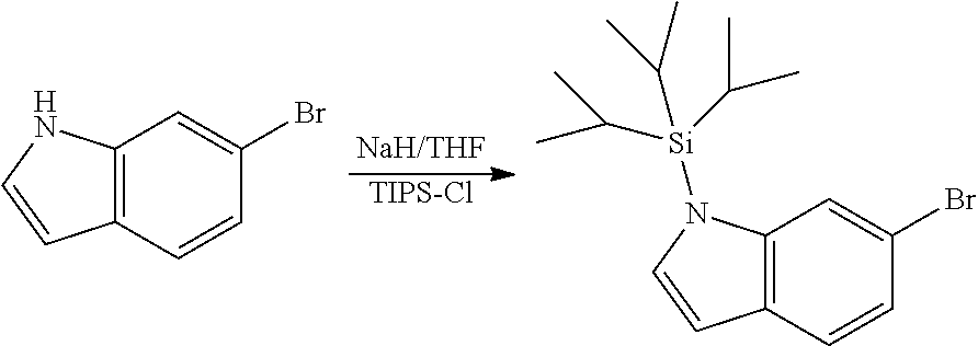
[TIPS-Cl].C12=C(C=CC(Br)=C1)C=CN2.C12=C(C=CC(Br)=C1)C=CN2[Si](C(C)C)(C(C)C)C(C)C
